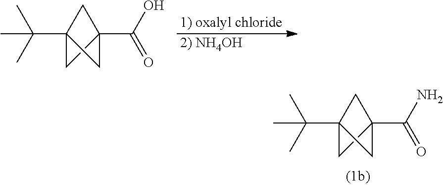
C12(C(C)(C)C)CC(C(N)=O)(C1)C2.[2) NH4OH].[1) oxalyl chloride].C12(C(C)(C)C)CC(C(O)=O)(C1)C2
